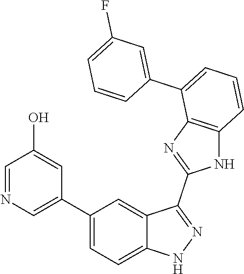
C1(C2=CN=CC(O)=C2)=CC=C2C(=C1)C(C1=NC3=C(N1)C=CC=C3C1=CC(F)=CC=C1)=NN2
